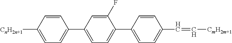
C1=CC([CnH2n+1])=CC=C1C1=CC=C(C2=CC=C(C=C[CmH2m+1])C=C2)C(F)=C1
